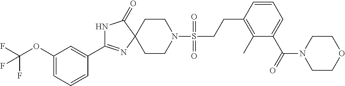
C1CN(S(CCC2=C(C)C(C(=O)N3CCOCC3)=CC=C2)(=O)=O)CCC12N=C(C1=CC(OC(F)(F)F)=CC=C1)NC2=O
